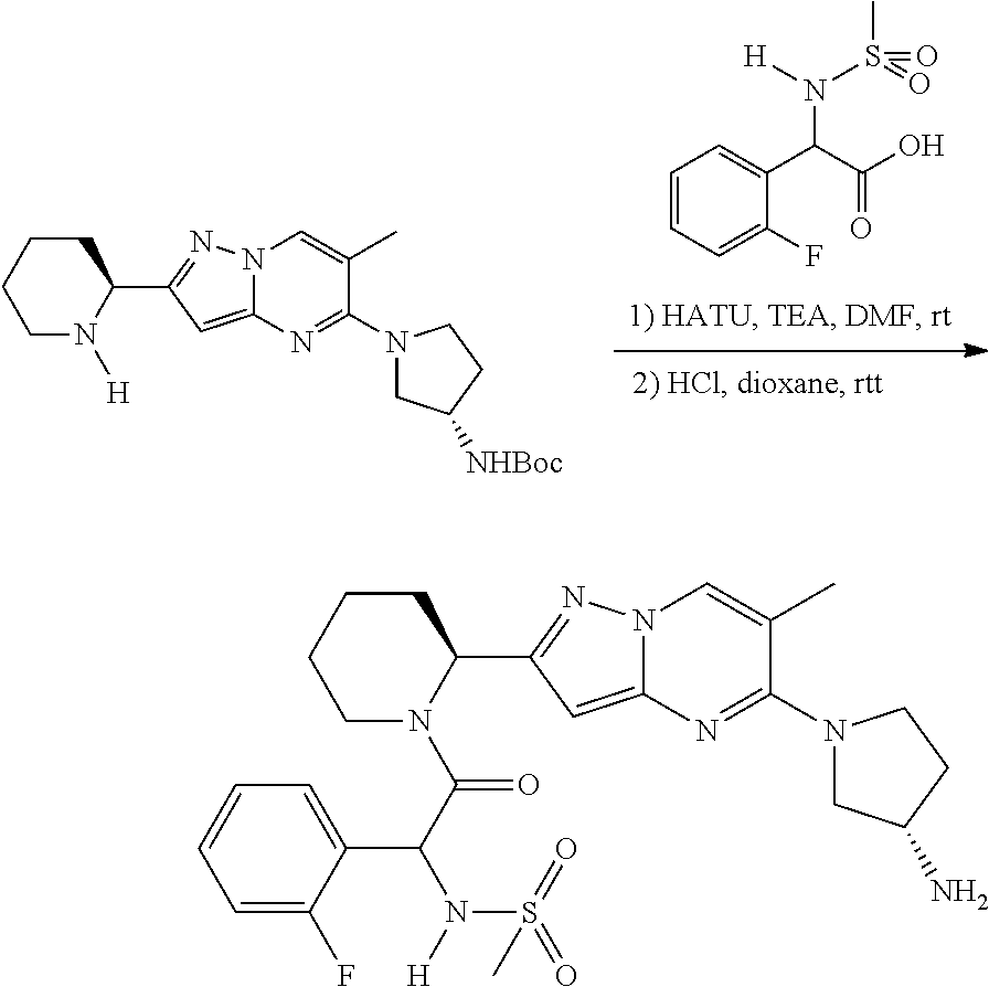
C1=CC=C(F)C(C(C(O)=O)N([H])S(=O)(C)=O)=C1.[H]N1CCCCC1C1=NN2C(=C1)N=C(N1CC([NHBoc])CC1)C(C)=C2.C(N1CCCCC1C1=NN2C(=C1)N=C(N1CC(N)CC1)C(C)=C2)(C(N([H])S(=O)(=O)C)C1=CC=CC=C1F)=O
